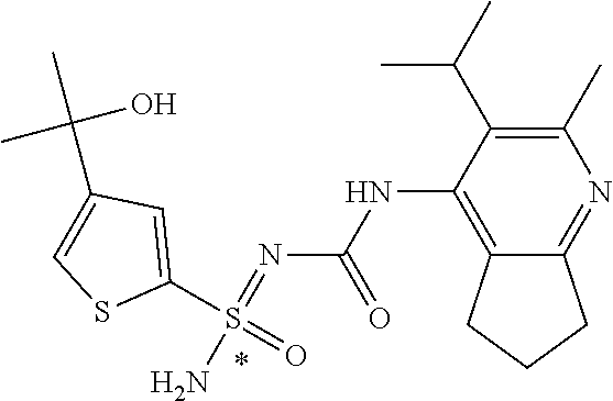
S(N)(=NC(NC1=C2CCCC2=NC(C)=C1C(C)C)=O)(=O)C1=CC(C(C)(C)O)=CS1
